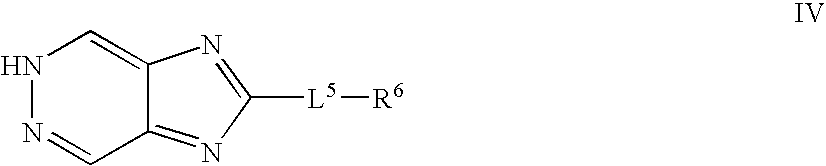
N1N=CC2=NC([L5][R6])=NC2=C1
